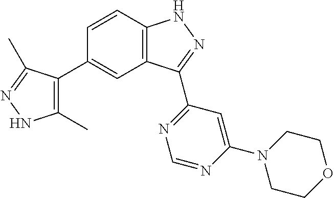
C1=CC2=C(C=C1C1=C(C)NN=C1C)C(C1=NC=NC(N3CCOCC3)=C1)=NN2
